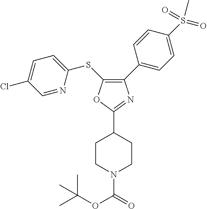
C1(C2=CC=C(S(=O)(C)=O)C=C2)=C(SC2=CC=C(Cl)C=N2)OC(C2CCN(C(=O)OC(C)(C)C)CC2)=N1
